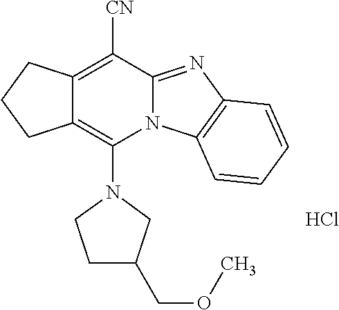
Cl.C12=C([CN])C3=NC4=C(N3C(N3CCC(COC)C3)=C1CCC2)C=CC=C4
